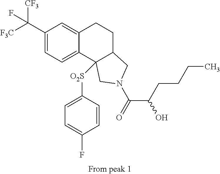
[F3C]C(C1=CC=C2C(=C1)CCC1C2([O2S]C2=CC=C(F)C=C2)CN(C(=O)C(CCCC)O)C1)([CF3])F
